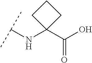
C(NC1(C(O)=O)CCC1)(C)C
